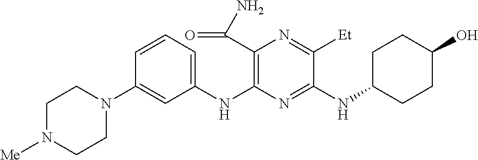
C1(NC2=C(C(N)=O)N=C([Et])C(NC3CCC(O)CC3)=N2)=CC=CC(N2CCN([Me])CC2)=C1
